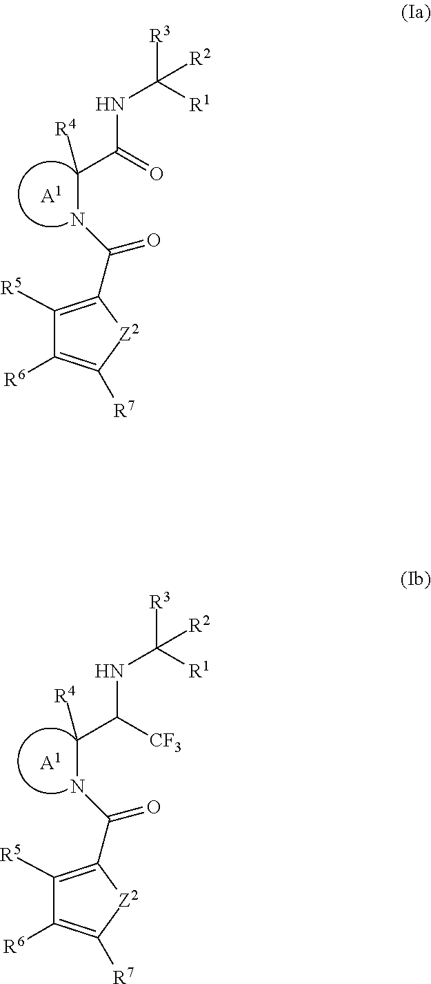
C1([R5])=C(C(NC(C(NC([R3])([R1])[R2])=O)[R4])=O)[Z2]C([R7])=C1[R6].[A1].C1([R5])=C(C(NC(C(NC([R3])([R1])[R2])[CF3])[R4])=O)[Z2]C([R7])=C1[R6].[A1]
